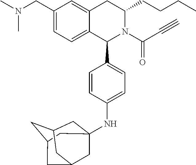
C12=CC=C(CN(C)C)C=C1CC(CCCC)N(C(C#C)=O)C2C1=CC=C(NC23CC4CC(C2)CC(C3)C4)C=C1
